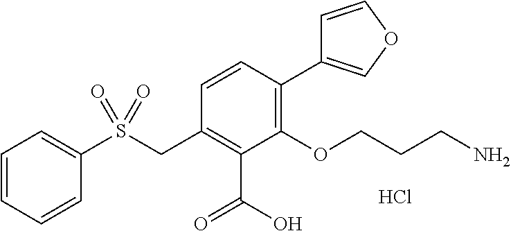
C1=CC=CC(S(CC2=C(C(=O)O)C(OCCCN)=C(C3=COC=C3)C=C2)(=O)=O)=C1.Cl
